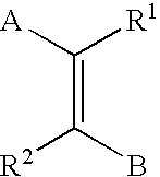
C(=C(B)[R2])([A])[R1]
